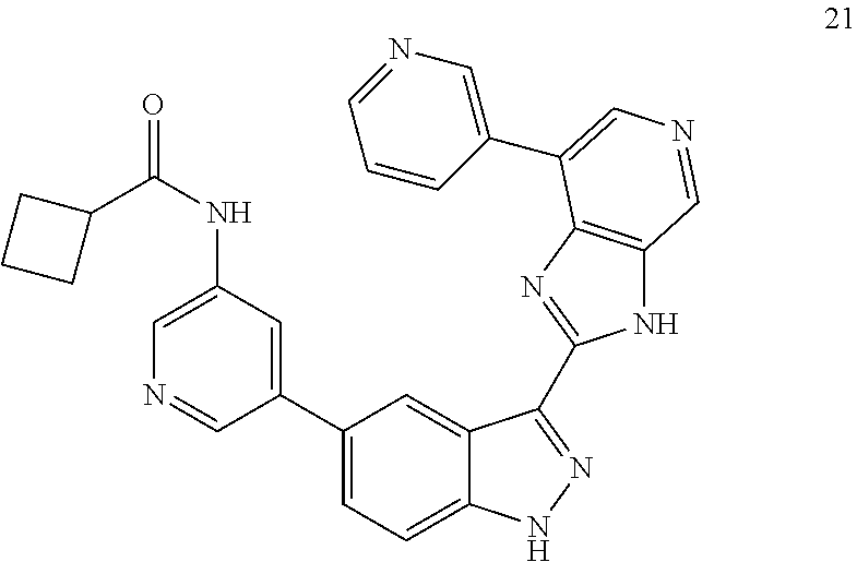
C1(C2=CC(NC(=O)C3CCC3)=CN=C2)=CC=C2C(=C1)C(C1=NC3=C(N1)C=NC=C3C1=CN=CC=C1)=NN2
